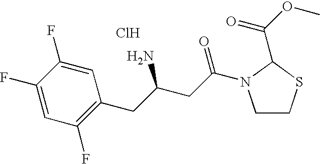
Cl.C1(F)=CC(F)=C(CC(CC(=O)N2CCSC2C(OC)=O)N)C=C1F
